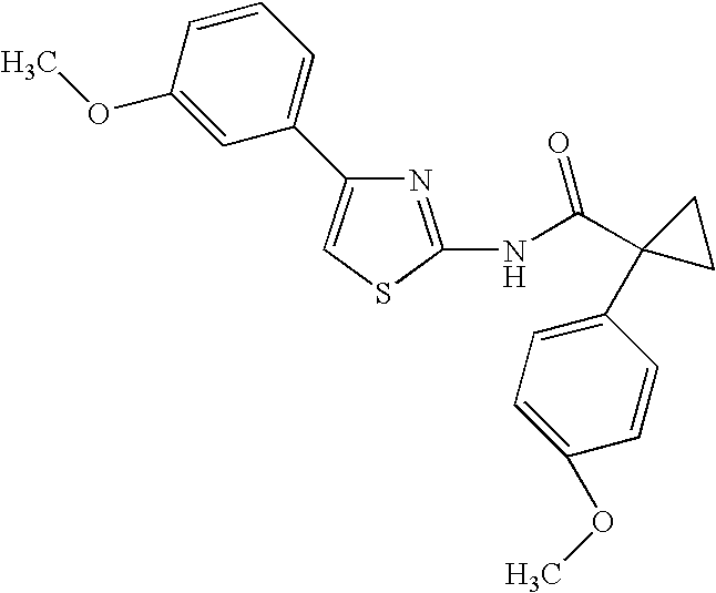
N1=C(NC(C2(C3=CC=C(OC)C=C3)CC2)=O)SC=C1C1=CC=CC(OC)=C1
